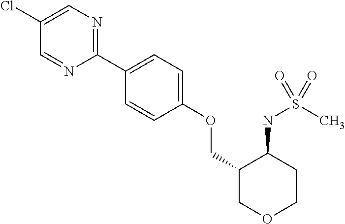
C1(Cl)=CN=C(C2=CC=C(OCC3COCCC3NS(C)(=O)=O)C=C2)N=C1
